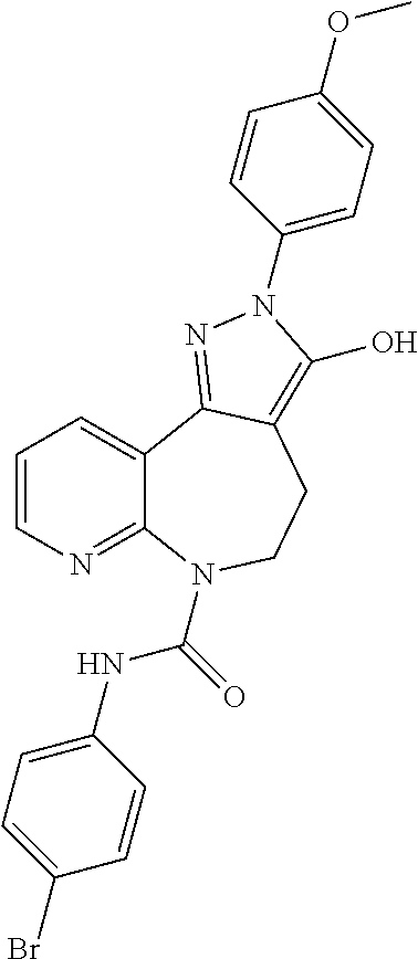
C1=CN=C2C(=C1)C1=NN(C3=CC=C(OC)C=C3)C(O)=C1CCN2C(NC1=CC=C(Br)C=C1)=O
